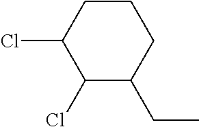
C(C)C1C(Cl)C(Cl)CCC1
